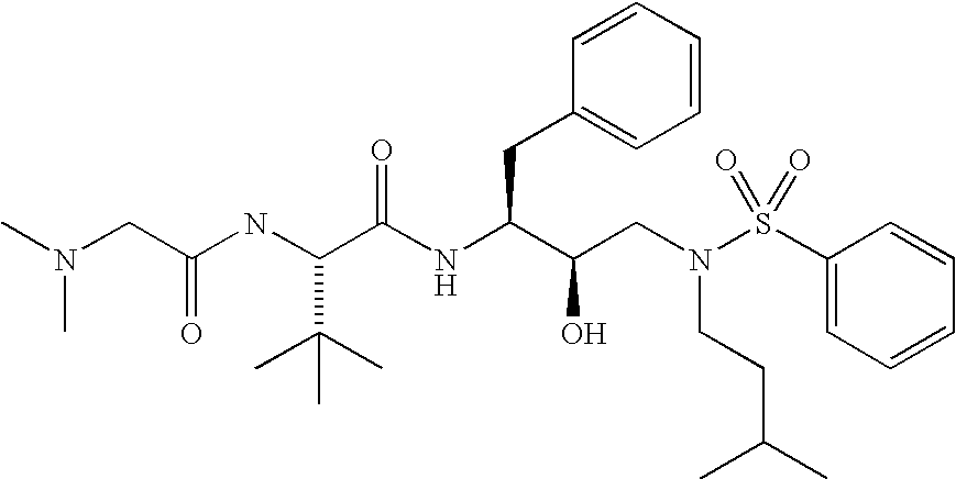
N(C(C(NC(C(CN(S(C1=CC=CC=C1)(=O)=O)CCC(C)C)O)CC1=CC=CC=C1)=O)C(C)(C)C)C(CN(C)C)=O
